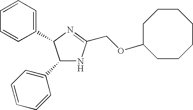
C1(C2=CC=CC=C2)NC(COC2CCCCCCC2)=NC1C1=CC=CC=C1
